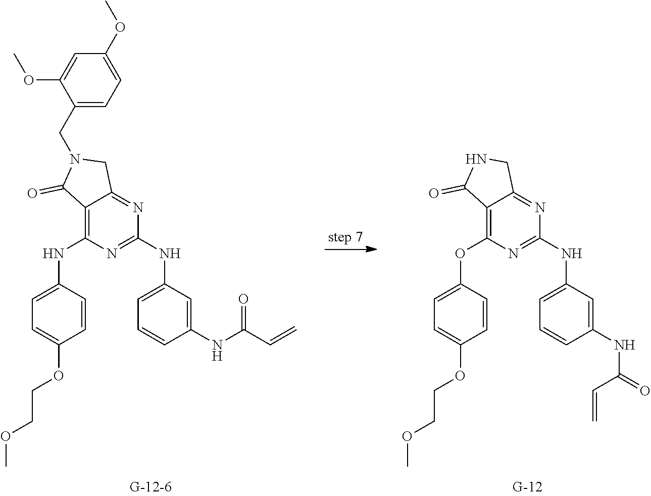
C12=C(NC3=CC=C(OCCOC)C=C3)N=C(NC3=CC=CC(NC(C=C)=O)=C3)N=C1CN(CC1=CC=C(OC)C=C1OC)C2=O.C12=C(OC3=CC=C(OCCOC)C=C3)N=C(NC3=CC=CC(NC(=O)C=C)=C3)N=C1CNC2=O
